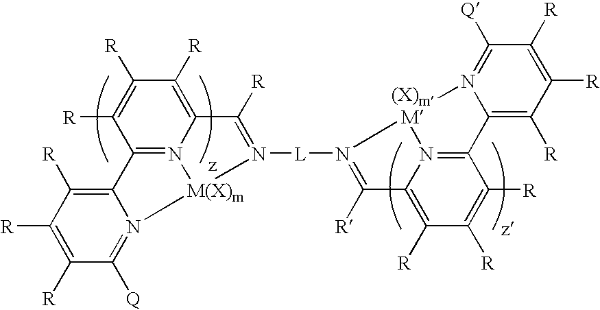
C12=N3C(=C([R])C([R])=C1[R])C([R])=N([L]N1=C([R])C4=C([R])C([R])=C([R])C5=N4[(X)m  M]1N1=C([Q])C([R])=C([R])C([R])=C51)[M(X)m]3N1=C([Q])C([R])=C([R])C([R])=C21
